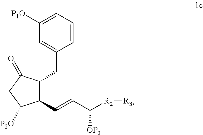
C1(C=CC([R2][R3])[OP3])C(CC2=CC([P1O])=CC=C2)C(=O)CC1[P2O]
